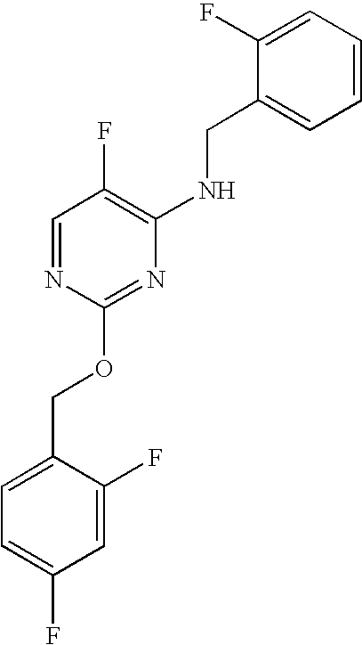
C1=C(F)C(COC2=NC(NCC3=CC=CC=C3F)=C(F)C=N2)=CC=C1F
